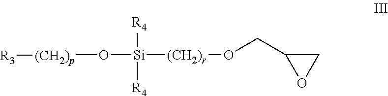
O([Si]([R4])([R4])[(CH2)r]OCC1OC1)[(CH2)p][R3]
